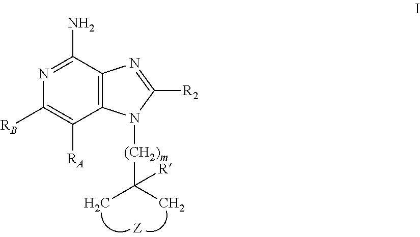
N1=C(N)C2=C(C([RA])=C1[RB])N([(CH2)m]C([R])(C)C)C([R2])=N2
